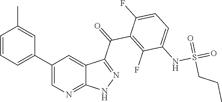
C1=CC=C(C2=CN=C3C(=C2)C(C(=O)C2=C(F)C(NS(=O)(=O)CCC)=CC=C2F)=NN3)C=C1C
